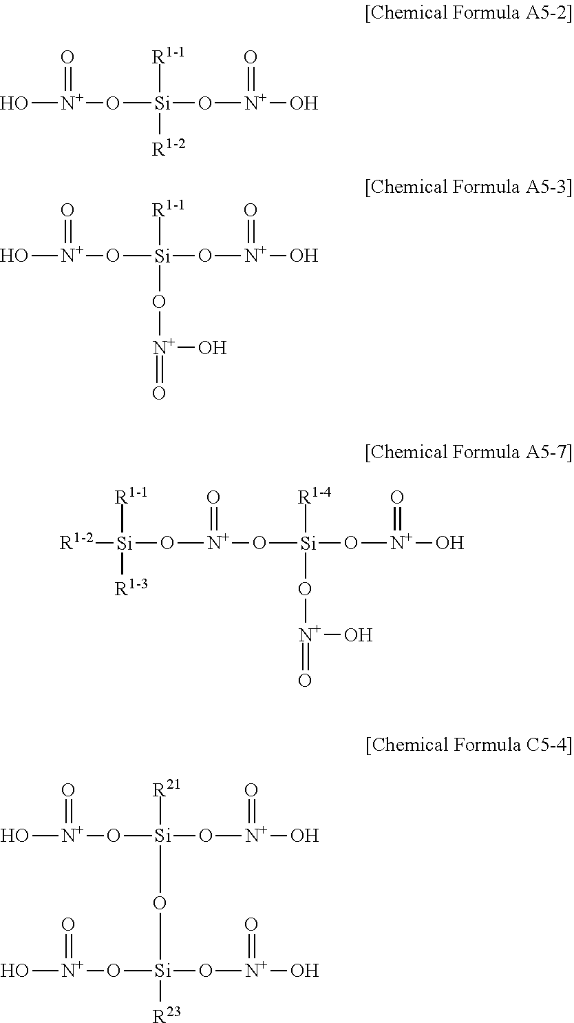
O[N+](O[Si](O[N+](O)=O)([R1-1])[R1-2])=O.O[N+](O[Si](O[N+](O)=O)([R1-1])O[N+](=O)O)=O.O([N+](O[Si](O[N+](O)=O)([R1-4])O[N+](=O)O)=O)[Si]([R1-2])([R1-1])[R1-3].O[N+](O[Si](O[N+](O)=O)([R21])O[Si]([R23])(O[N+](O)=O)O[N+](O)=O)=O
